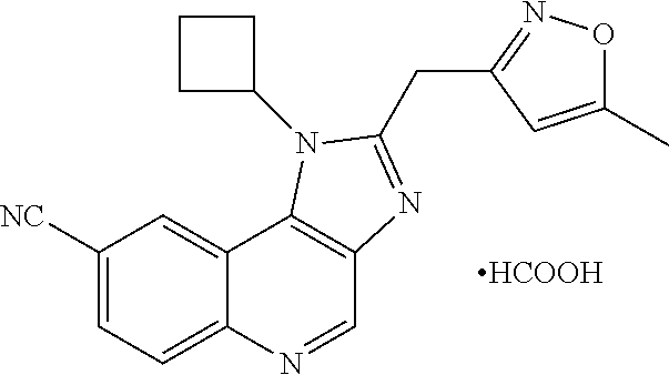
C1([NC])=CC=C2C(=C1)C1=C(C=N2)N=C(CC2=NOC(C)=C2)N1C1CCC1.[HCOOH]
